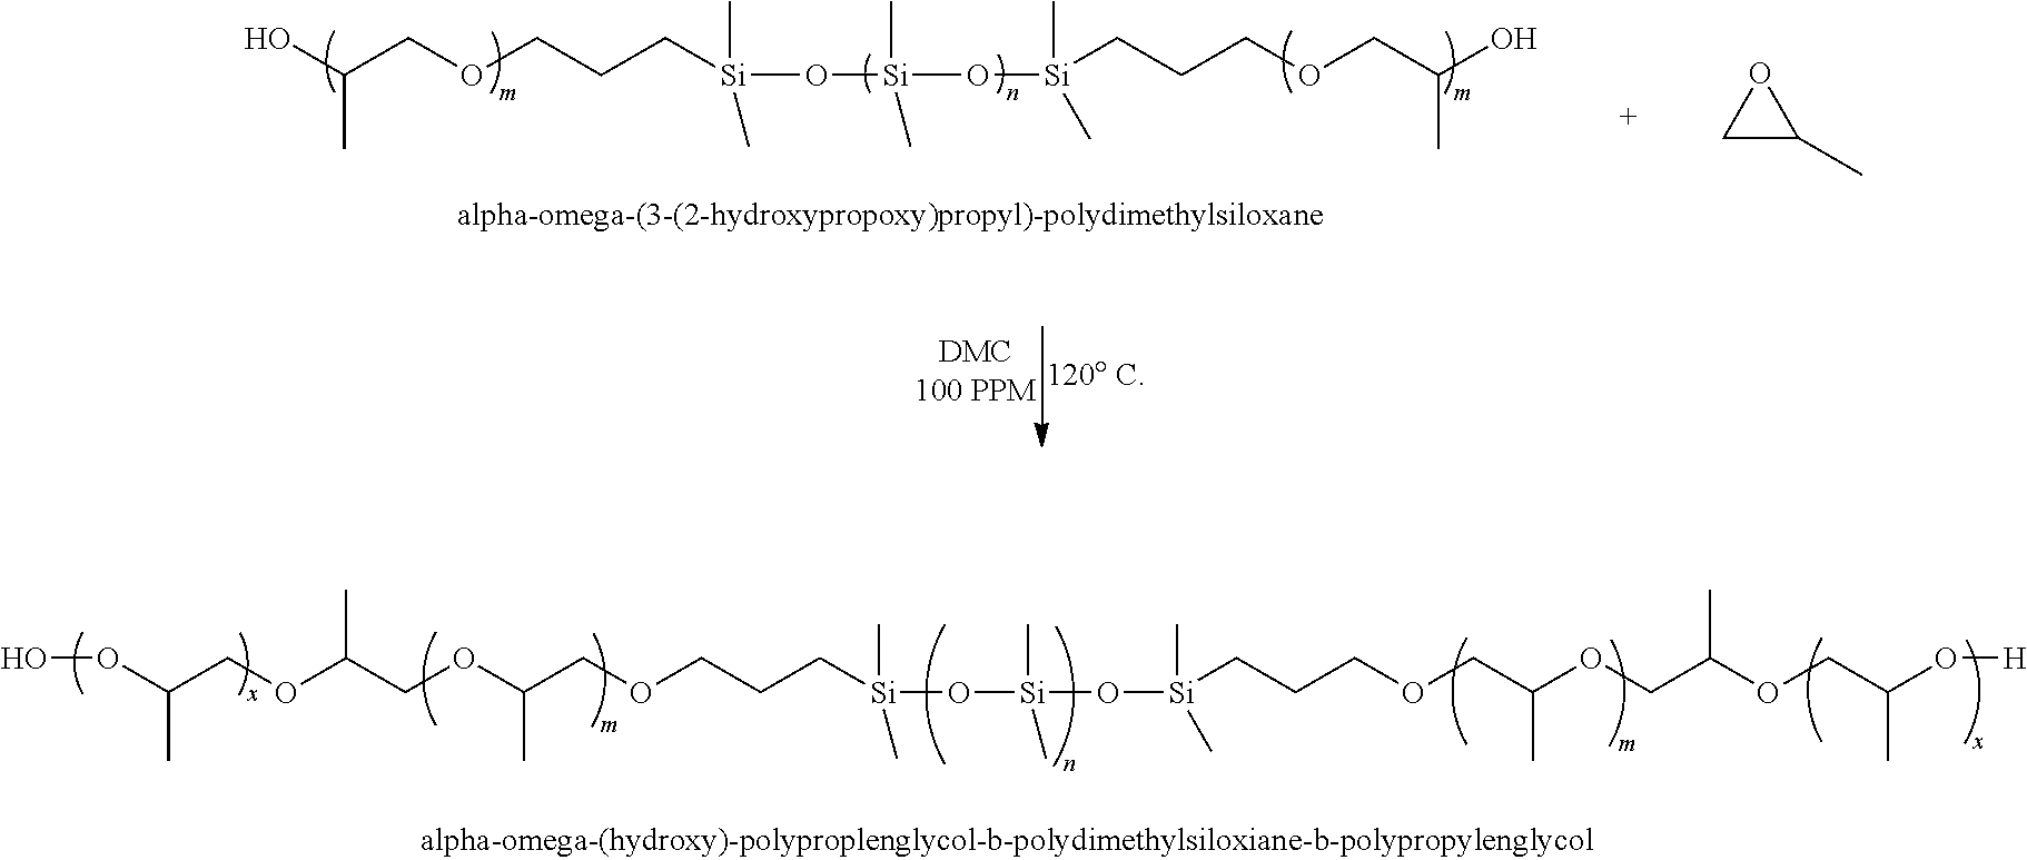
OC(COCCC[Si](O[Si](O[Si](CCCOCC(O)C)(C)C)(C)C)(C)C)C.C1C(C)O1.O(C(COCCC[Si](O[Si](O[Si](CCCOCC(OCC(OCC(O[H])C)C)C)(C)C)(C)C)(C)C)C)CC(OCC(OO)C)C
